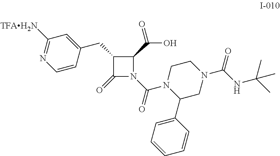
C1(CC2=CC([TFAH2N])=NC=C2)C(=O)N(C(=O)N2C(C3=CC=CC=C3)CN(C(NC(C)(C)C)=O)CC2)C1C(O)=O
